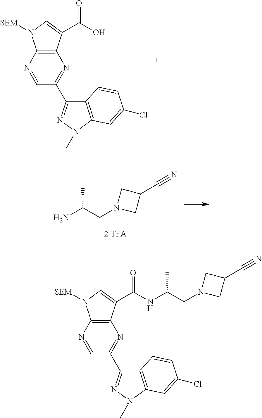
N1=CC(C2=NN(C)C3=C2C=CC(Cl)=C3)=NC2=C1N([SEM])C=C2C(O)=O.NC(CN1CC(C#N)C1)C.N1=CC(C2=NN(C)C3=C2C=CC(Cl)=C3)=NC2=C1N([SEM])C=C2C(NC(CN1CC(C#N)C1)C)=O
